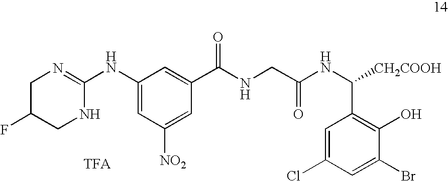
C1(NC2=NCC(F)CN2)=CC([NO2])=CC(C(=O)NCC(NC(C2=C(O)C(Br)=CC(Cl)=C2)[CH2COOH])=O)=C1
